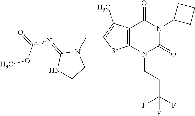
C12=C(N(CCC(F)(F)F)C(=O)N(C3CCC3)C1=O)SC(CN1C(=NC(=O)OC)NCC1)=C2C
